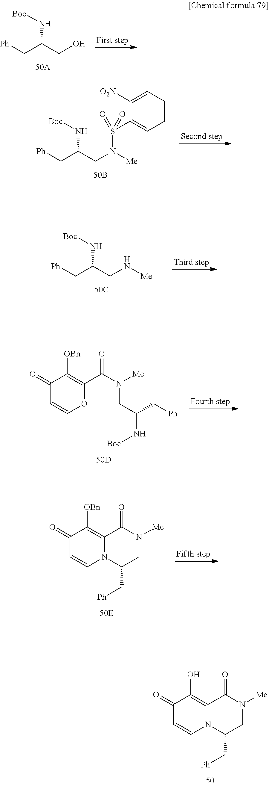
C1(=O)C=CN2C(=C1O)C(=O)N([Me])CC2C[Ph].[Ph]CC(CO)N[Boc].[Ph]CC(CN([Me])S(C1=CC=CC=C1[O2N])(=O)=O)N[Boc].[Ph]CC(CN[Me])N[Boc].C1(=O)C=COC(C(N([Me])CC(N[Boc])C[Ph])=O)=C1[OBn].C1(=O)C=CN2C(=C1[OBn])C(=O)N([Me])CC2C[Ph]
